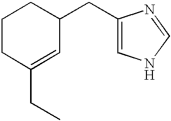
C1=C(CC2C=C(CC)CCC2)N=CN1
